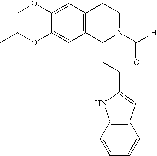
C(OC1=CC2=C(C=C1OC)CCN(C([H])=O)C2CCC1=CC2=C(N1)C=CC=C2)C
